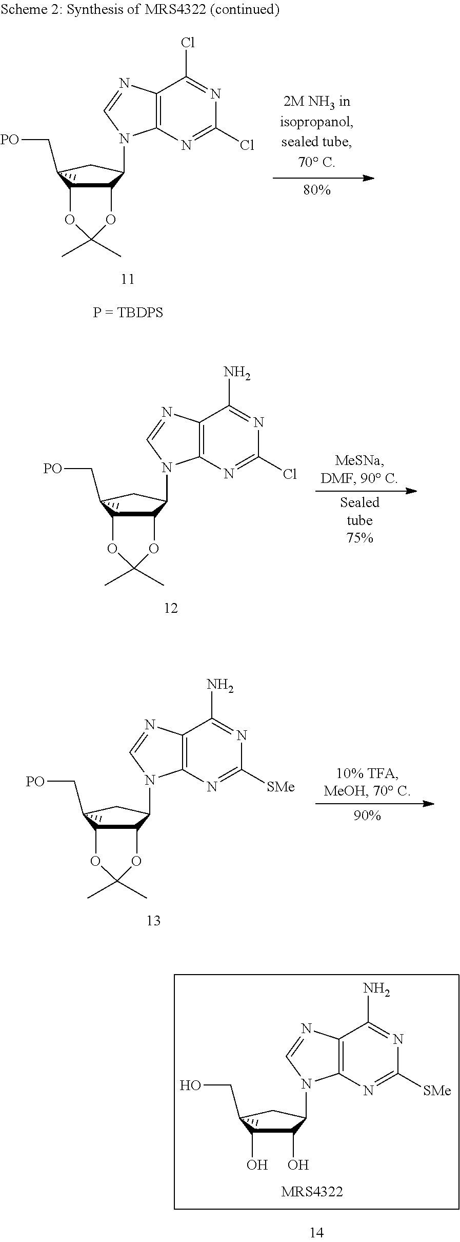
C12=C(N=C(Cl)N=C1Cl)N(C1C3C(C(C)(C[PO])C1)OC(C)(C)O3)C=N2.C12=C(N=C(Cl)N=C1N)N(C1C3C(C(C)(C[PO])C1)OC(C)(C)O3)C=N2.C12=C(N=C([SMe])N=C1N)N(C1C3C(C(C)(C[PO])C1)OC(C)(C)O3)C=N2.C12=C(N=C([SMe])N=C1N)N(C1C(O)C(O)C(C)(CO)C1)C=N2
